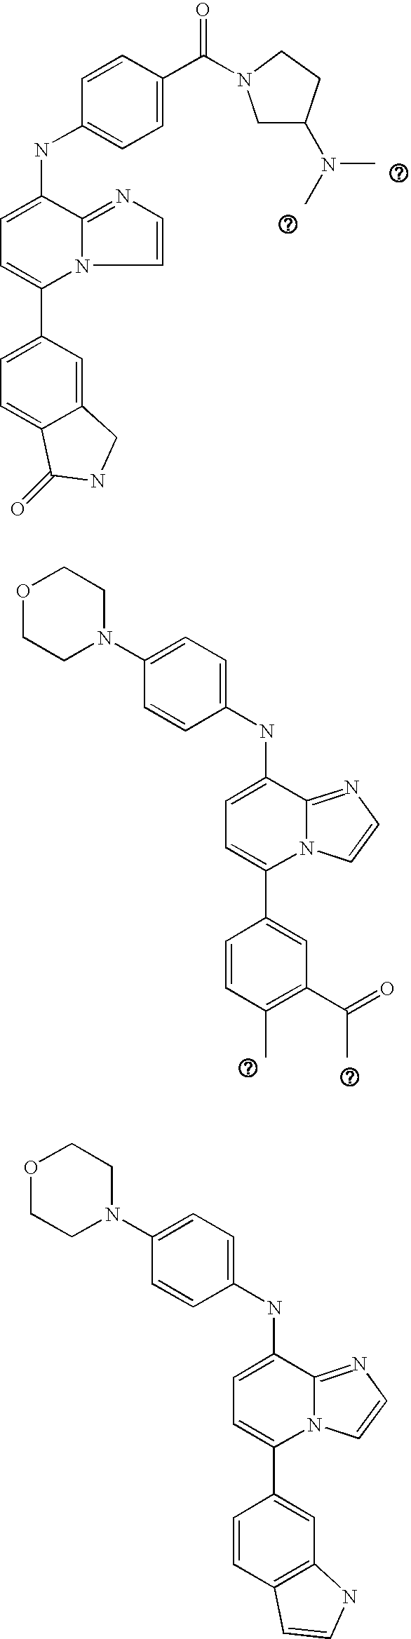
C1=C(NC2=CC=C(C(=O)N3CC(N(C)C)CC3)C=C2)C2=NC=CN2C(C2=CC=C3C(=C2)CNC3=O)=C1.C1=C(NC2=CC=C(N3CCOCC3)C=C2)C2=NC=CN2C(C2=CC(C(=O)C)=C(C)C=C2)=C1.C1=C(NC2=CC=C(N3CCOCC3)C=C2)C2=NC=CN2C(C2=CC3=C(C=C2)C=CN3)=C1
